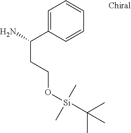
C1=C(C(N)CCO[Si](C(C)(C)C)(C)C)C=CC=C1
